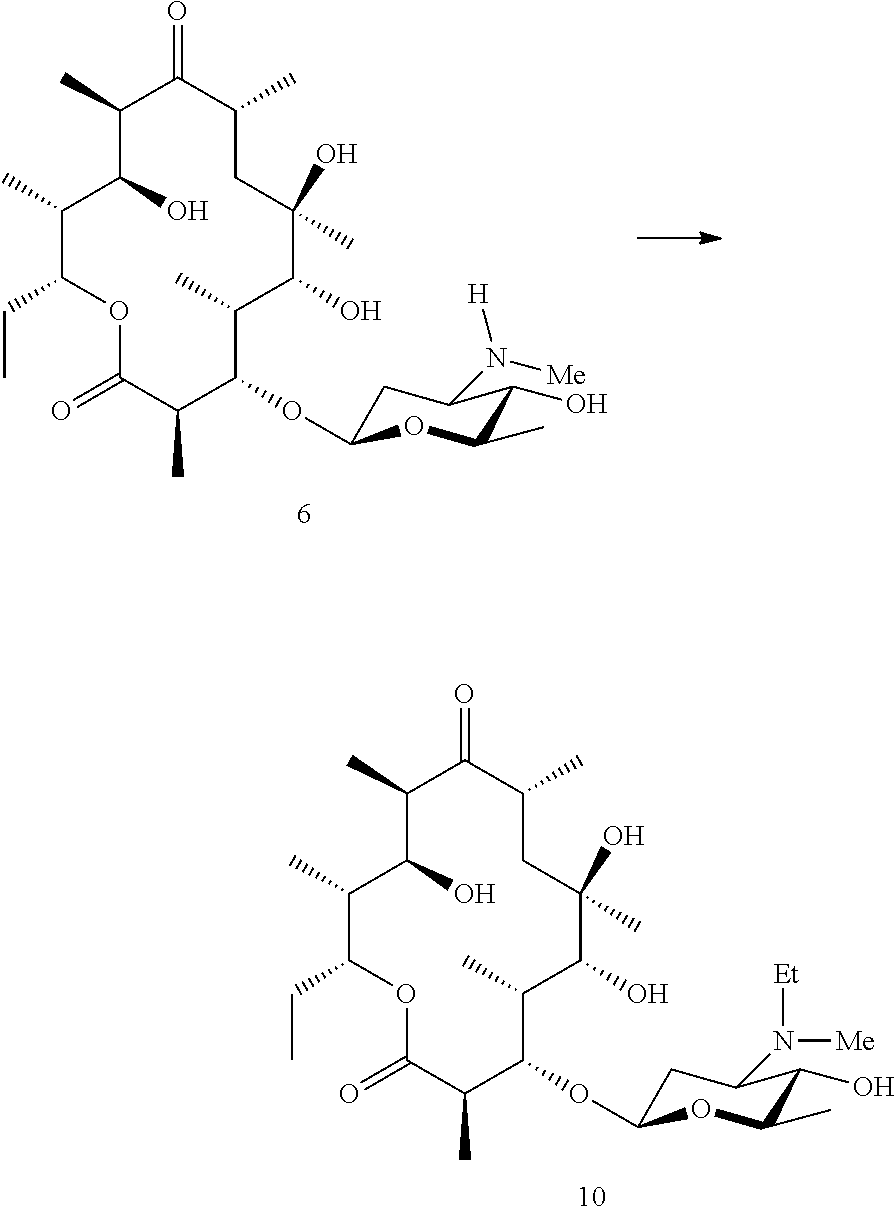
C1C(OC2C(C)C(O)C(O)(C)CC(C)C(=O)C(C)C(O)C(C)C(CC)OC(=O)C2C)OC(C)C(O)C1N([H])[Me].C1C(OC2C(C)C(O)C(O)(C)CC(C)C(=O)C(C)C(O)C(C)C(CC)OC(=O)C2C)OC(C)C(O)C1N([Et])[Me]
